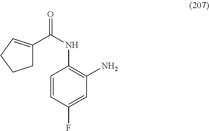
C(NC1=C(N)C=C(F)C=C1)(=O)C1=CCCC1
